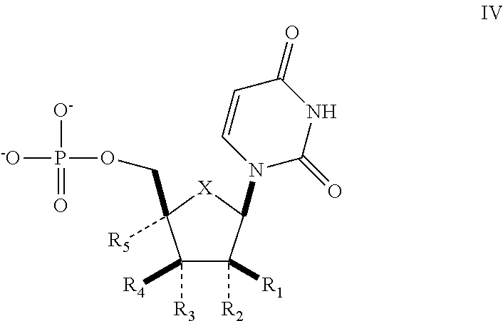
C1([R3])([R4])C([R2])([R1])C(N2C(=O)NC(=O)C=C2)[X]C1([R5])COP([-O])([O-])=O
